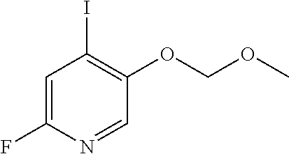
C1=C(F)N=CC(OCOC)=C1I
